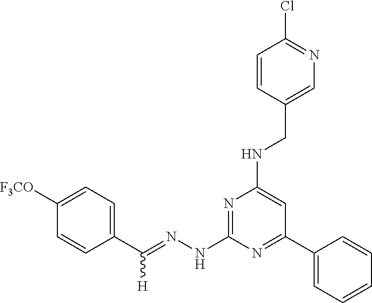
C1(C(=NNC2=NC(NCC3=CN=C(Cl)C=C3)=CC(C3=CC=CC=C3)=N2)[H])=CC=C([F3CO])C=C1
